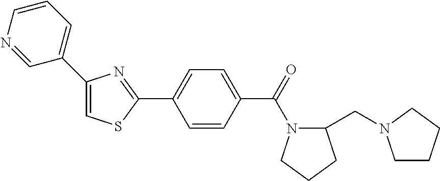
C1(C2=CC=CN=C2)=CSC(C2=CC=C(C(=O)N3C(CN4CCCC4)CCC3)C=C2)=N1
